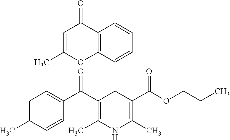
C12=C(C(C3C(C(C4=CC=C(C)C=C4)=O)=C(C)NC(C)=C3C(OCCC)=O)=CC=C1)OC(C)=CC2=O
